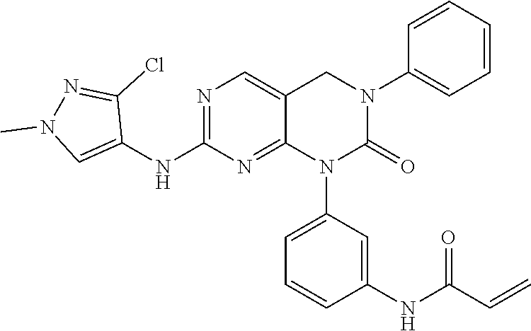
C1=CC(NC(C=C)=O)=CC(N2C(=O)N(C3=CC=CC=C3)CC3=CN=C(NC4=CN(C)N=C4Cl)N=C23)=C1
